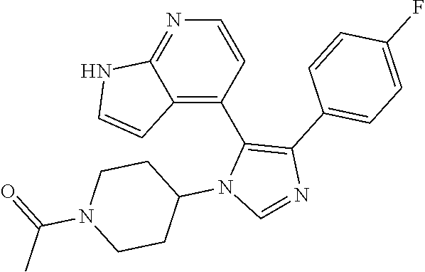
C1=CC(C2=C(C3=CC=C(F)C=C3)N=CN2C2CCN(C(=O)C)CC2)=C2C(=N1)NC=C2
